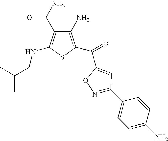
C1(N)=C(C(=O)C2=CC(C3=CC=C(N)C=C3)=NO2)SC(NCC(C)C)=C1C(N)=O
